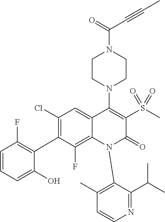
C1(Cl)=C(C2=C(F)C=CC=C2O)C(F)=C2C(=C1)C(N1CCN(C(=O)C#CC)CC1)=C(S(=O)(=O)C)C(=O)N2C1=C(C)C=CN=C1C(C)C
